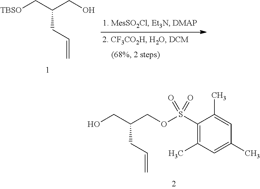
[TBSO]CC(CO)CC=C.OCC(COS(C1=C(C)C=C(C)C=C1C)(=O)=O)CC=C
